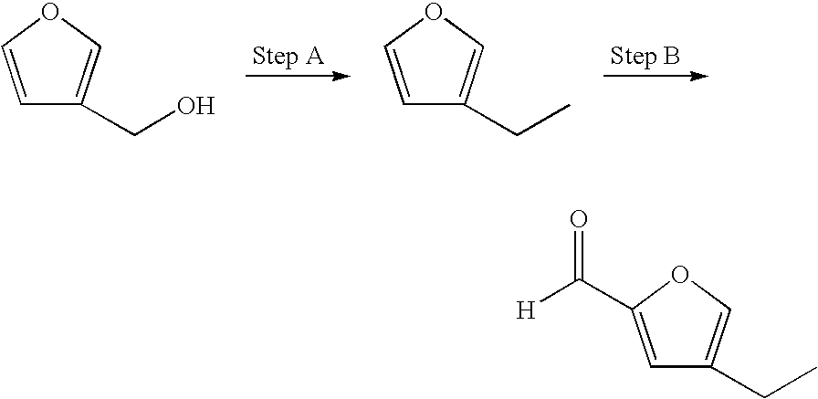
C1=COC=C1CO.C1=COC=C1CC.C1=C(C([H])=O)OC=C1CC
